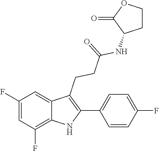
C1(C2=C(CCC(=O)NC3CCOC3=O)C3=CC(F)=CC(F)=C3N2)=CC=C(F)C=C1
